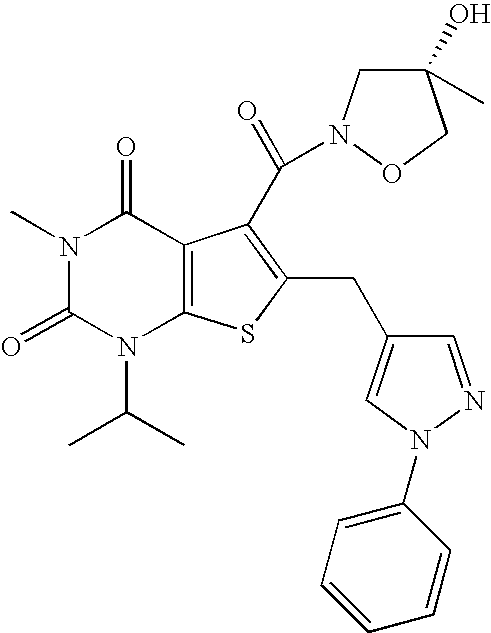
N1(C)C(=O)N(C(C)C)C2=C(C1=O)C(C(=O)N1CC(C)(O)CO1)=C(CC1=CN(C3=CC=CC=C3)N=C1)S2
